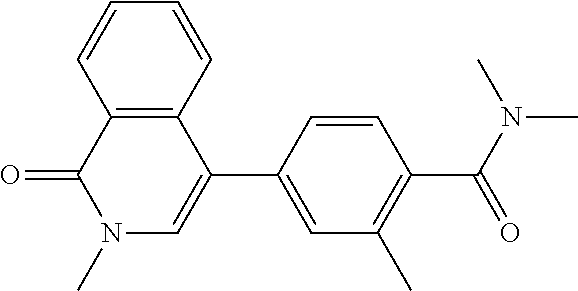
C1=CC2=C(C=C1)C(C1=CC(C)=C(C(N(C)C)=O)C=C1)=CN(C)C2=O
